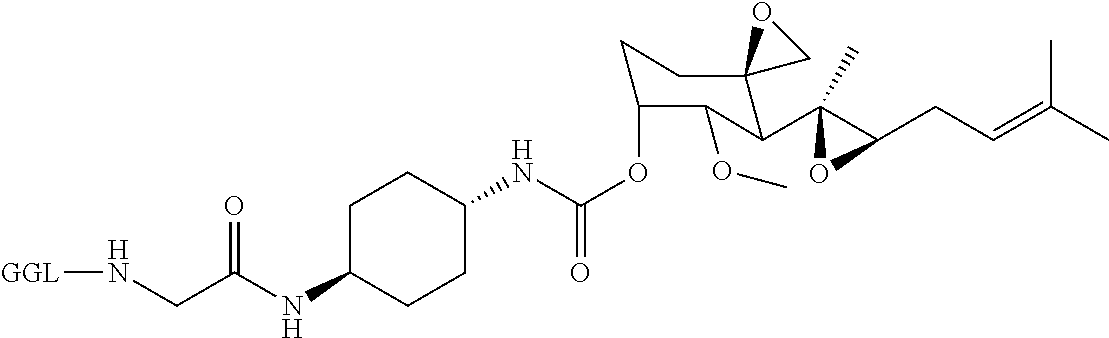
C1C(NC(CN[GGL])=O)CCC(NC(OC2CCC3(C(C4(C)C(CC=C(C)C)O4)C2OC)CO3)=O)C1
